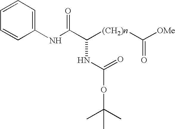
N(C(C([(CH2)n]C([OMe])=O)NC(=O)OC(C)(C)C)=O)C1=CC=CC=C1
